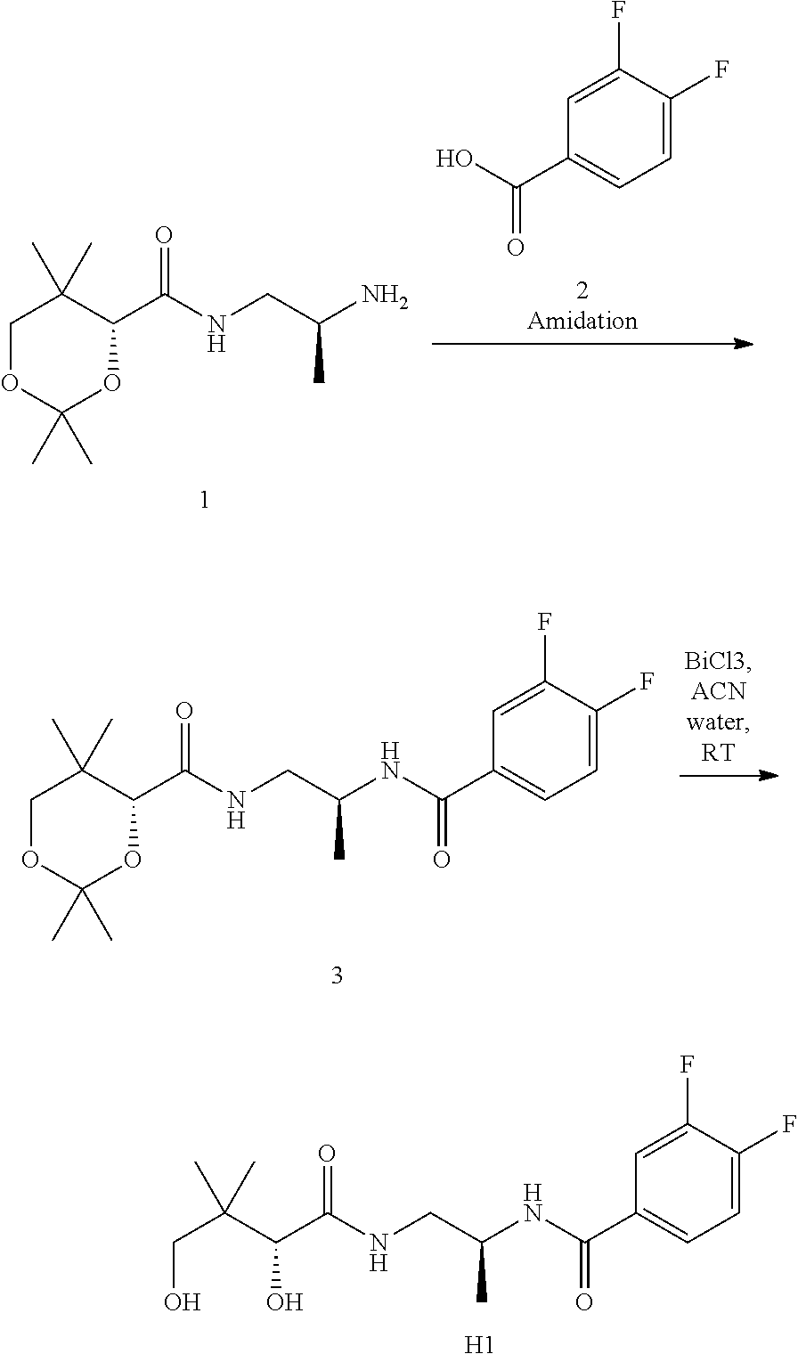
C1(C(NCC(NC(C2=CC=C(F)C(F)=C2)=O)C)=O)C(C)(C)COC(C)(C)O1.C1(C(NCC(N)C)=O)C(C)(C)COC(C)(C)O1.OC(C1=CC=C(F)C(F)=C1)=O.C(C(NCC(NC(C1=CC=C(F)C(F)=C1)=O)C)=O)(C(CO)(C)C)O.[H1]
